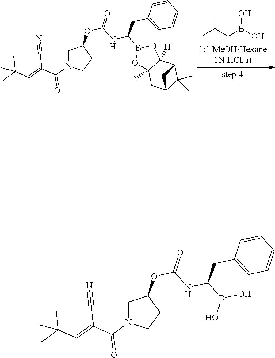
CC(CB(O)O)C.C1N(C(=O)C(C#N)=CC(C)(C)C)CCC1OC(NC(CC1=CC=CC=C1)B1OC2(C)C([H])(O1)C1C(C)(C)C(C2)C1)=O.C1N(C(=O)C(C#N)=CC(C)(C)C)CCC1OC(NC(CC1=CC=CC=C1)B(O)O)=O
